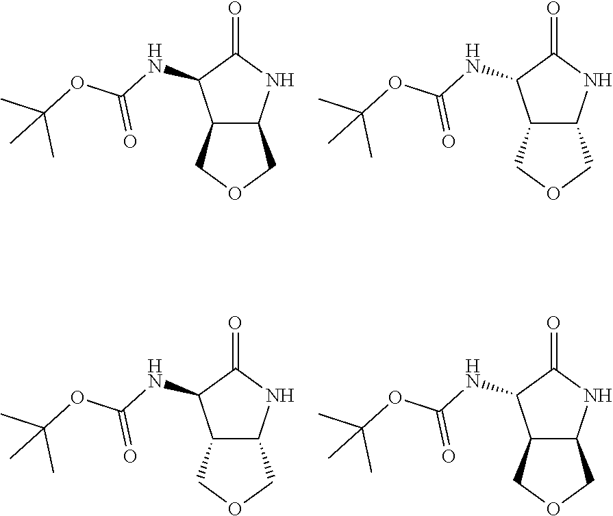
C1(NC(OC(C)(C)C)=O)C2COCC2NC1=O.C1(NC(OC(C)(C)C)=O)C2COCC2NC1=O.C1(NC(OC(C)(C)C)=O)C2COCC2NC1=O.C1(NC(OC(C)(C)C)=O)C2COCC2NC1=O
